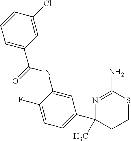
C1=C(C(NC2=CC(C3(C)CCSC(N)=N3)=CC=C2F)=O)C=C(Cl)C=C1
